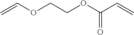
O(CCOC(C=C)=O)C=C
